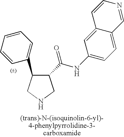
C1(C(NC2=CC=C3C(=C2)C=CN=C3)=O)CNCC1C1=CC=CC=C1
